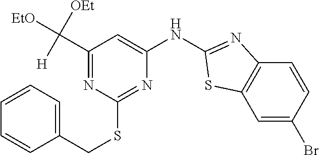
C1=CC=C(CSC2=NC(NC3=NC4=C(C=C(Br)C=C4)S3)=CC(C([OEt])([H])[EtO])=N2)C=C1
